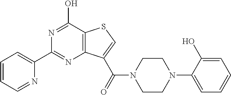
C12=C(C(O)=NC(C3=CC=CC=N3)=N1)SC=C2C(=O)N1CCN(C2=CC=CC=C2O)CC1
